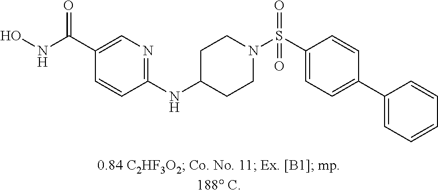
C1(C(NO)=O)=CN=C(NC2CCN(S(C3=CC=C(C4=CC=CC=C4)C=C3)(=O)=O)CC2)C=C1
